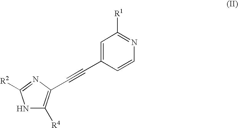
N1C([R4])=C(C#CC2=CC([R1])=NC=C2)N=C1[R2]
